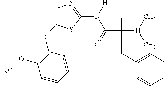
C1(OC)=C(CC2=CN=C(N([H])C(C(CC3=CC=CC=C3)(N(C)C)[H])=O)S2)C=CC=C1
